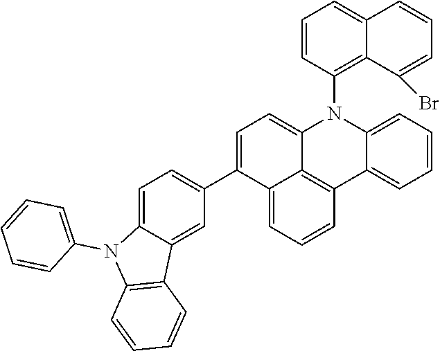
C1=C(C2=CC=C3C(=C2)C2=C(N3C3=CC=CC=C3)C=CC=C2)C2=CC=CC3=C2C(=C1)N(C1=C2C(=CC=C1)C=CC=C2Br)C1=CC=CC=C31
